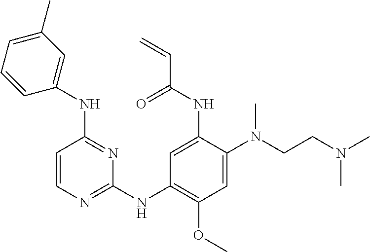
C1=CN=C(NC2=C(OC)C=C(N(CCN(C)C)C)C(NC(C=C)=O)=C2)N=C1NC1=CC(C)=CC=C1
